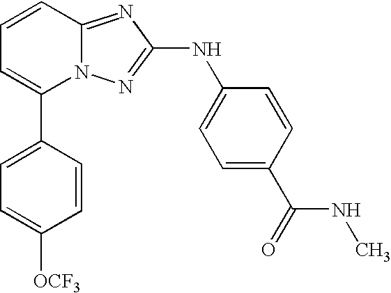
C1(C2=CC=CC3=NC(NC4=CC=C(C(NC)=O)C=C4)=NN23)=CC=C([OCF3])C=C1
